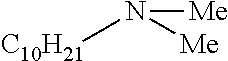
[Me]N([C10H21])[Me]
